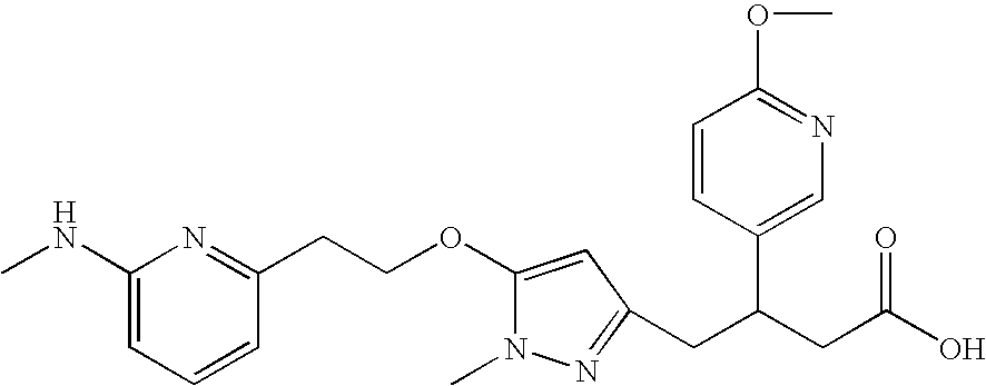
CNC1=CC=CC(CCOC2=CC(CC(CC(O)=O)C3=CN=C(OC)C=C3)=NN2C)=N1
